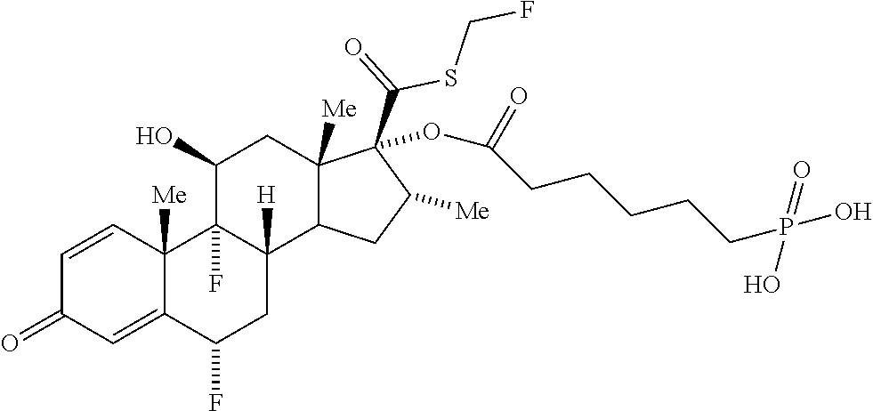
C1=CC2([Me])C(=CC1=O)C(F)CC1([H])C2(F)C(O)CC2([Me])C1CC([Me])C2(C(=O)SCF)OC(=O)CCCCCP(O)(O)=O
